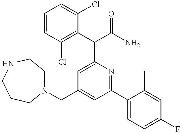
N1(CC2=CC(C3=CC=C(F)C=C3C)=NC(C(C3=C(Cl)C=CC=C3Cl)C(N)=O)=C2)CCNCCC1
